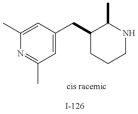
C1(C)=CC(CC2CCCNC2C)=CC(C)=N1
